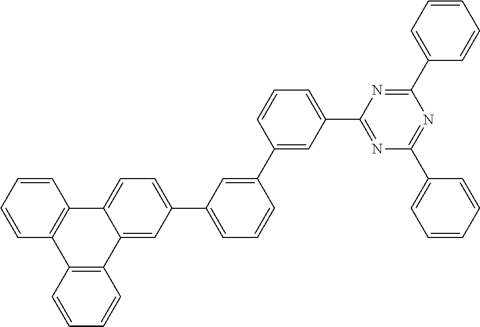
C1=CC=CC2=C1C1=C(C3=CC(C4=CC=CC(C5=CC(C6=NC(C7=CC=CC=C7)=NC(C7=CC=CC=C7)=N6)=CC=C5)=C4)=CC=C23)C=CC=C1
